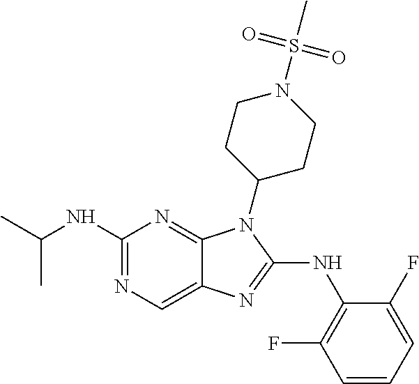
N1=C(NC(C)C)N=C2C(=C1)N=C(NC1=C(F)C=CC=C1F)N2C1CCN(S(C)(=O)=O)CC1
